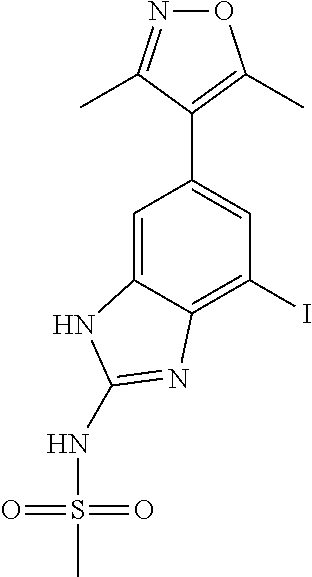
N1=C(C)C(C2=CC(I)=C3C(=C2)NC(NS(=O)(=O)C)=N3)=C(C)O1
